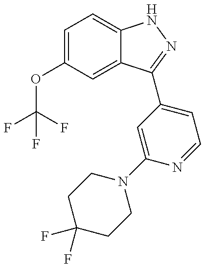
C1(OC(F)(F)F)=CC=C2C(=C1)C(C1=CC=NC(N3CCC(F)(F)CC3)=C1)=NN2
